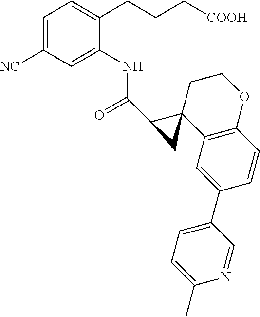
C1=C([NC])C=C(NC(=O)C2C3(C4=C(OCC3)C=CC(C3=CC=C(C)N=C3)=C4)C2)C(CCC[COOH])=C1
